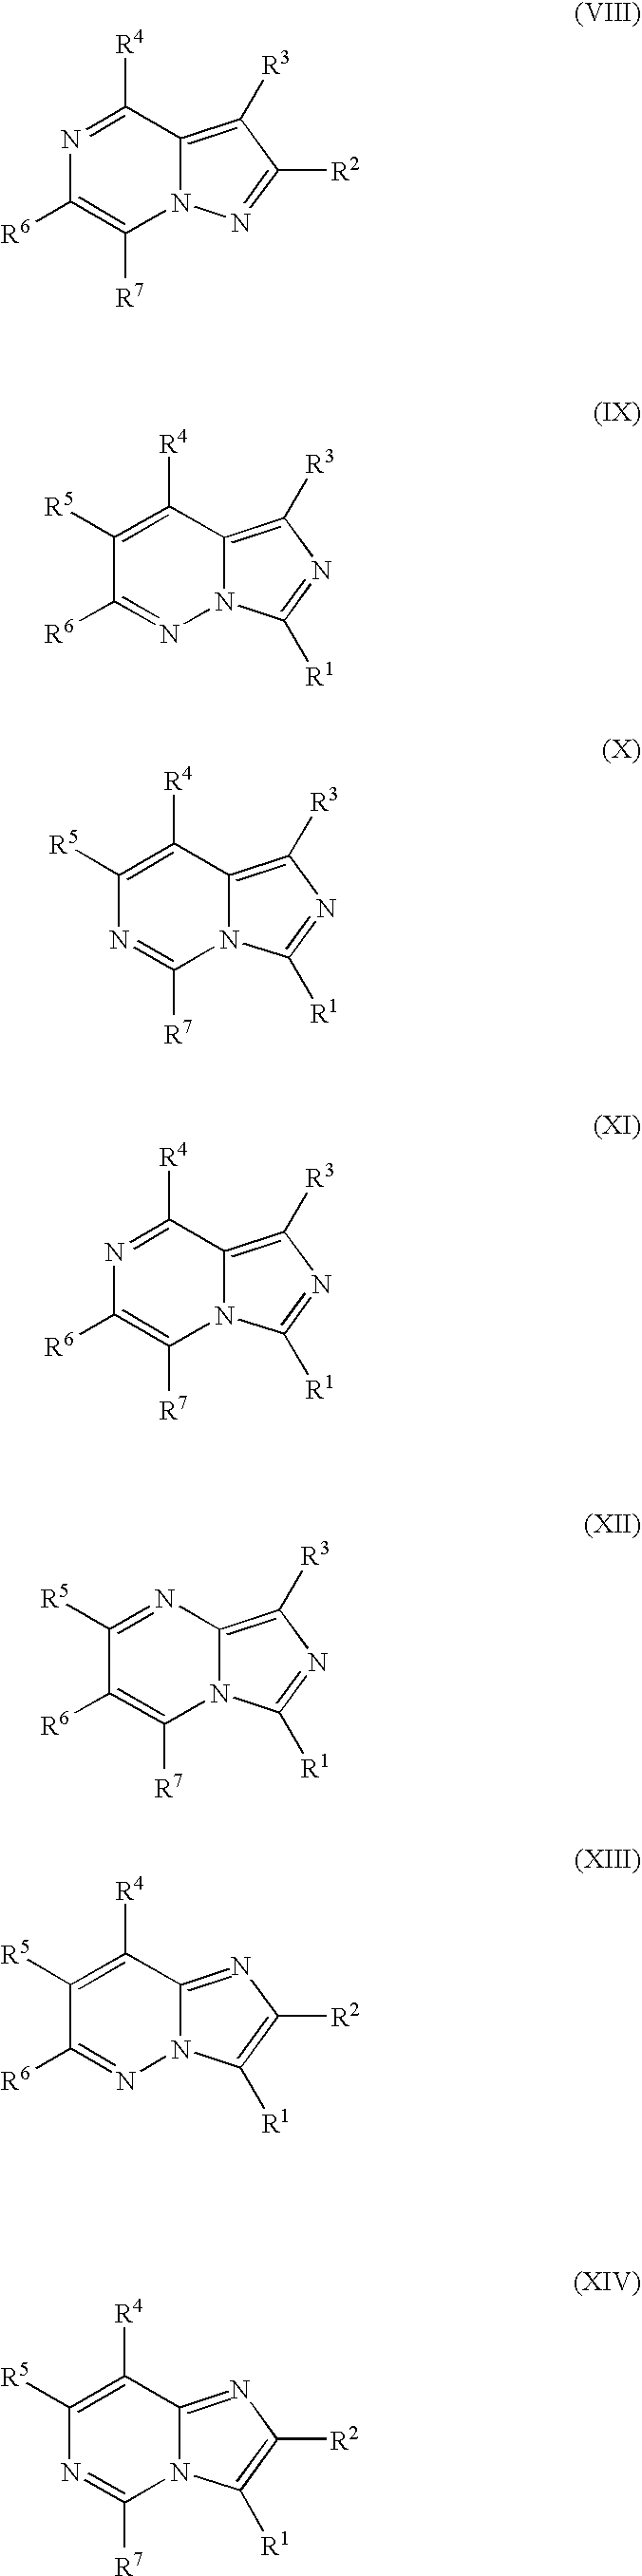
N1=C([R4])C2=C([R3])C([R2])=NN2C([R7])=C1[R6].C1([R5])=C([R4])C2=C([R3])N=C([R1])N2N=C1[R6].C1([R5])=C([R4])C2=C([R3])N=C([R1])N2C([R7])=N1.N1=C([R4])C2=C([R3])N=C([R1])N2C([R7])=C1[R6].C1([R5])=NC2=C([R3])N=C([R1])N2C([R7])=C1[R6].C1([R5])=C([R4])C2=NC([R2])=C([R1])N2N=C1[R6].C1([R5])=C([R4])C2=NC([R2])=C([R1])N2C([R7])=N1
